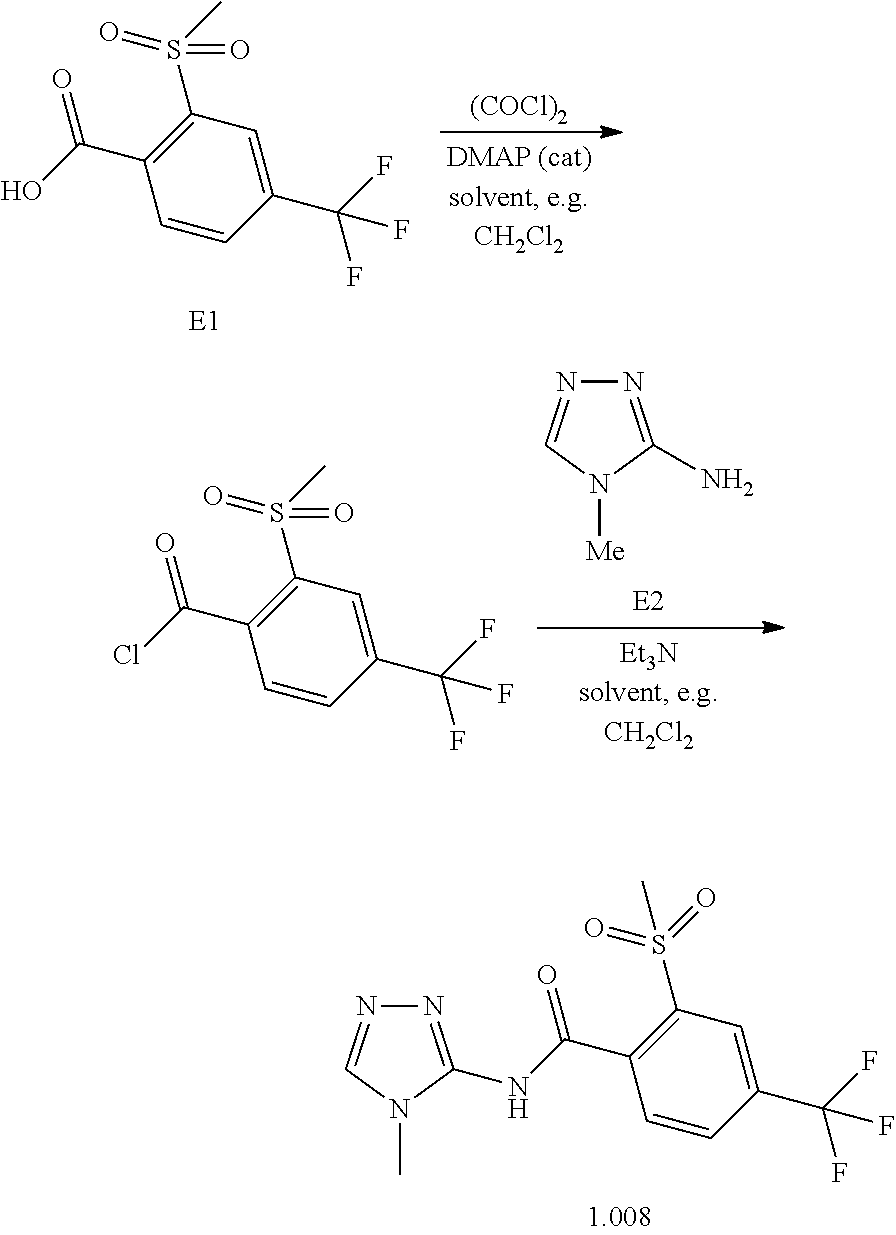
[(COCl)2].C1(S(C)(=O)=O)=C(C(O)=O)C=CC(C(F)(F)F)=C1.N1=C(N)N([Me])C=N1.C1(S(C)(=O)=O)=C(C(Cl)=O)C=CC(C(F)(F)F)=C1.C1(S(=O)(=O)C)=C(C(NC2=NN=CN2C)=O)C=CC(C(F)(F)F)=C1
